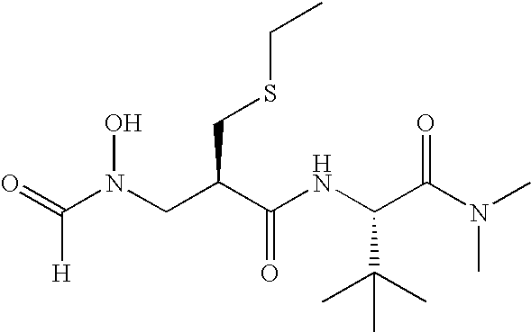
O=C(N(CC(C(=O)NC(C(N(C)C)=O)C(C)(C)C)CSCC)O)[H]
